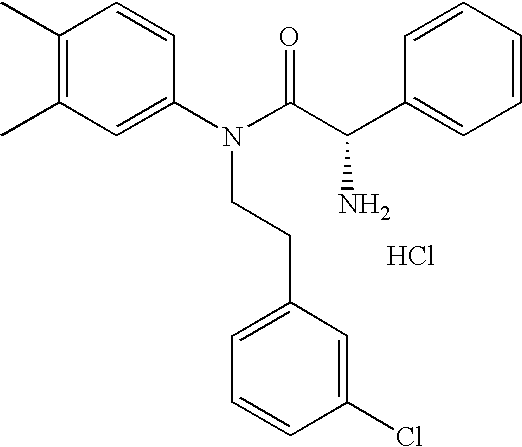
C1(C)=C(C)C=C(N(C(C(C2=CC=CC=C2)N)=O)CCC2=CC=CC(Cl)=C2)C=C1.Cl
